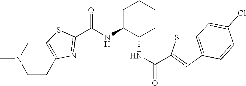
C1CC2=C(CN1C)SC(C(NC1C(NC(=O)C3=CC4=C(S3)C=C(Cl)C=C4)CCCC1)=O)=N2
